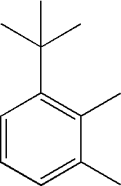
C1=CC=C(C)C(C)=C1C(C)(C)C
